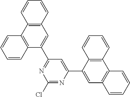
C1=CC2=C(C=C1)C1=C(C=C2C2=NC(Cl)=NC(C3=CC4=C(C5=C3C=CC=C5)C=CC=C4)=C2)C=CC=C1
